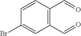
C1=CC(C=O)=C(C=O)C=C1Br
